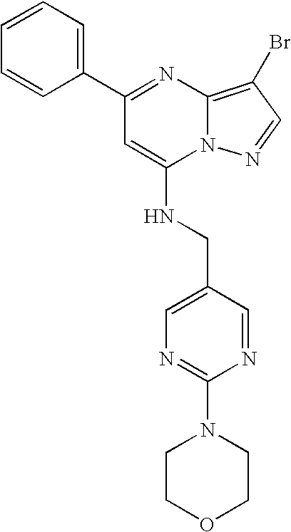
C1(C2=NC3=C(Br)C=NN3C(NCC3=CN=C(N4CCOCC4)N=C3)=C2)=CC=CC=C1
